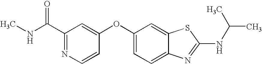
N1=C(C(=O)NC)C=C(OC2=CC=C3C(=C2)SC(NC(C)C)=N3)C=C1
